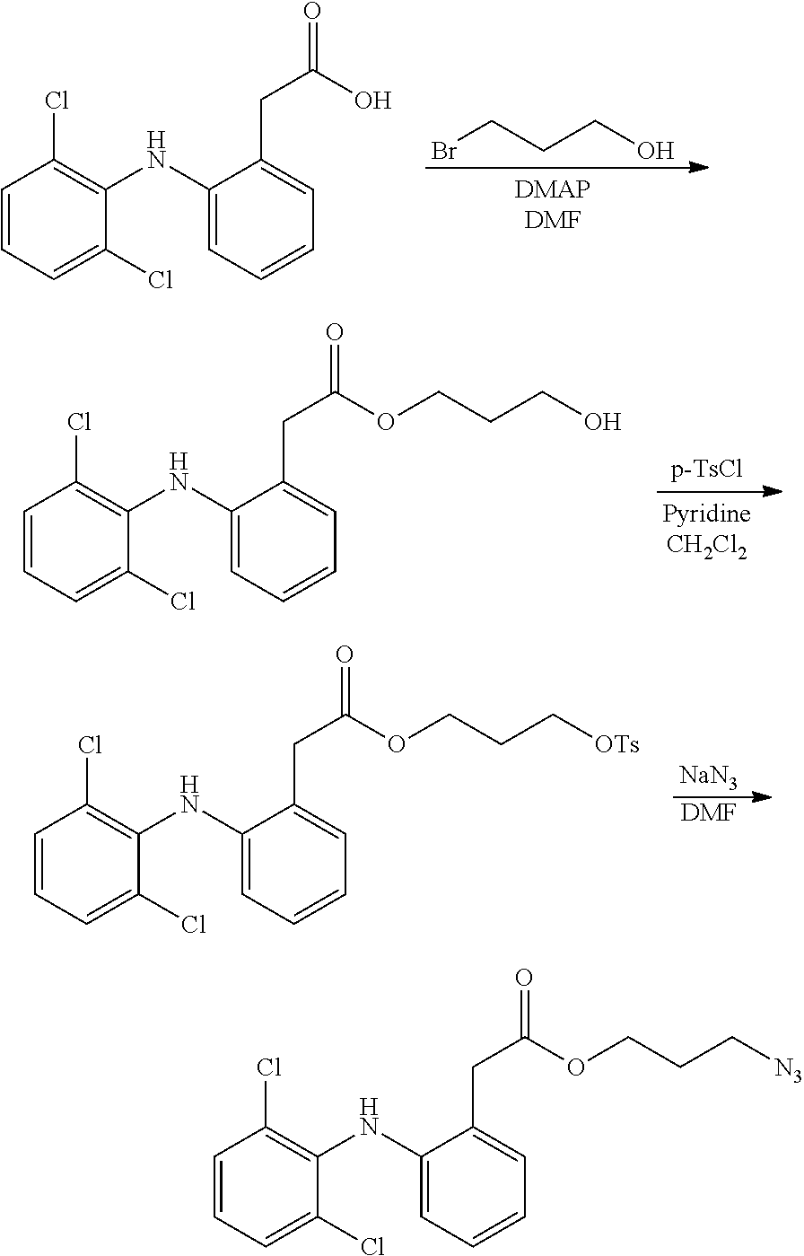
BrCCCO.C1=CC=C(Cl)C(NC2=CC=CC=C2CC(=O)O)=C1Cl.C1=CC=C(Cl)C(NC2=CC=CC=C2CC(=O)OCCCO)=C1Cl.[NaN3].[DMF].C1=CC=C(Cl)C(NC2=CC=CC=C2CC(=O)OCCC[OTs])=C1Cl.C1=CC=C(Cl)C(NC2=CC=CC=C2CC(=O)OCCC[N3])=C1Cl
